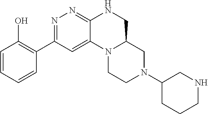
N1(C2CNCCC2)CC2N(CC1)C1=CC(C3=C(O)C=CC=C3)=NN=C1NC2
